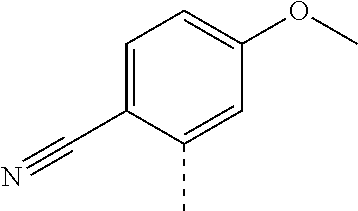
C1=C(C#N)C(C)=CC(OC)=C1
